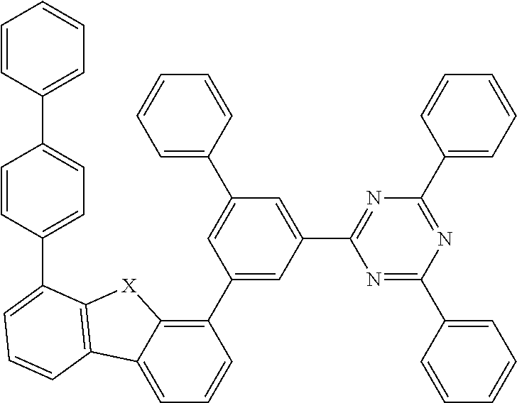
C1(C2=CC(C3=NC(C4=CC=CC=C4)=NC(C4=CC=CC=C4)=N3)=CC(C3=CC=CC=C3)=C2)=C2C(=CC=C1)C1=C([X]2)C(C2=CC=C(C3=CC=CC=C3)C=C2)=CC=C1
